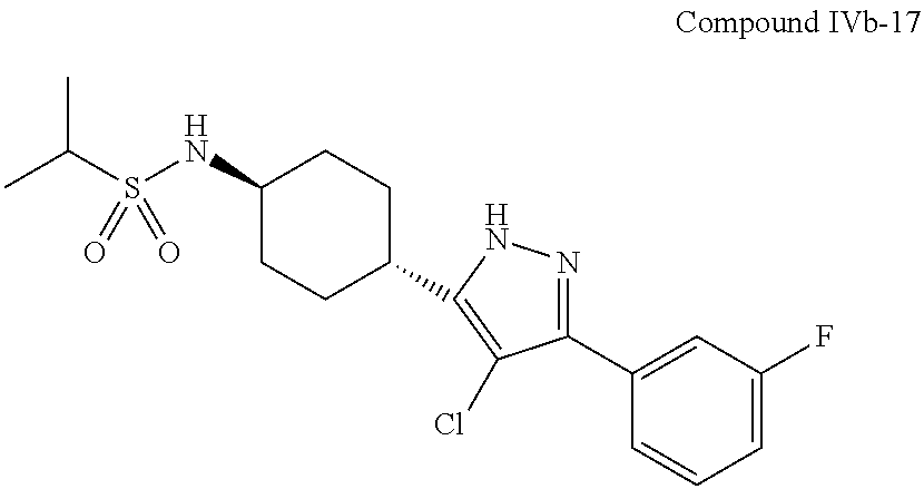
CC(S(NC1CCC(C2=C(Cl)C(C3=CC(F)=CC=C3)=NN2)CC1)(=O)=O)C
